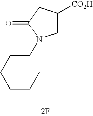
C1([CO2H])CN(CCCCCC)C(=O)C1.[2F]
